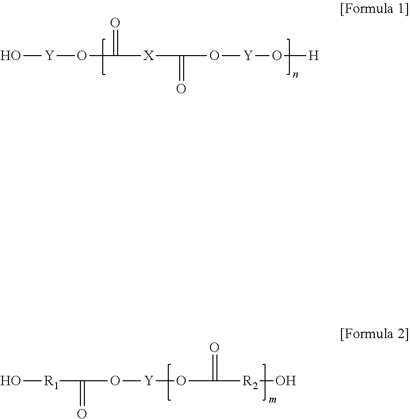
O[R1]C(=O)O[Y]OC(=O)[R2]O.O[Y]OC(=O)[X]C(=O)O[Y]O[H]
